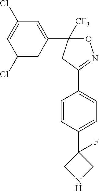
C1(Cl)=CC(C2([CF3])ON=C(C3=CC=C(C4(F)CNC4)C=C3)C2)=CC(Cl)=C1
